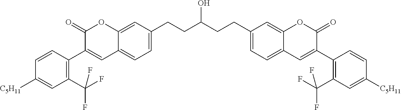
C1(CCC(CCC2=CC=C3C(=C2)OC(=O)C(C2=C(C(F)(F)F)C=C([C5H11])C=C2)=C3)O)=CC=C2C(=C1)OC(=O)C(C1=C(C(F)(F)F)C=C([C5H11])C=C1)=C2
